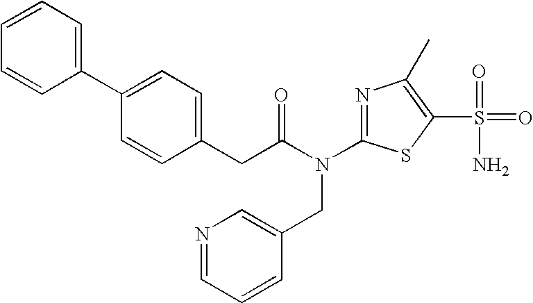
C1=CC=C(C2=CC=C(CC(N(C3=NC(C)=C(S(=O)(N)=O)S3)CC3=CN=CC=C3)=O)C=C2)C=C1
